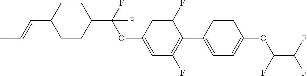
CC=CC1CCC(C(F)(OC2=CC(F)=C(C3=CC=C(OC(F)=C(F)F)C=C3)C(F)=C2)F)CC1
